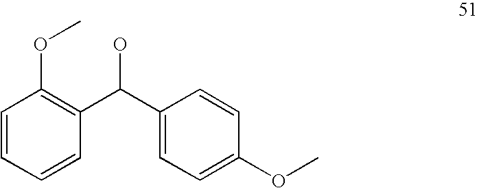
C1=CC(C(C2=CC=C(OC)C=C2)O)=C(OC)C=C1
